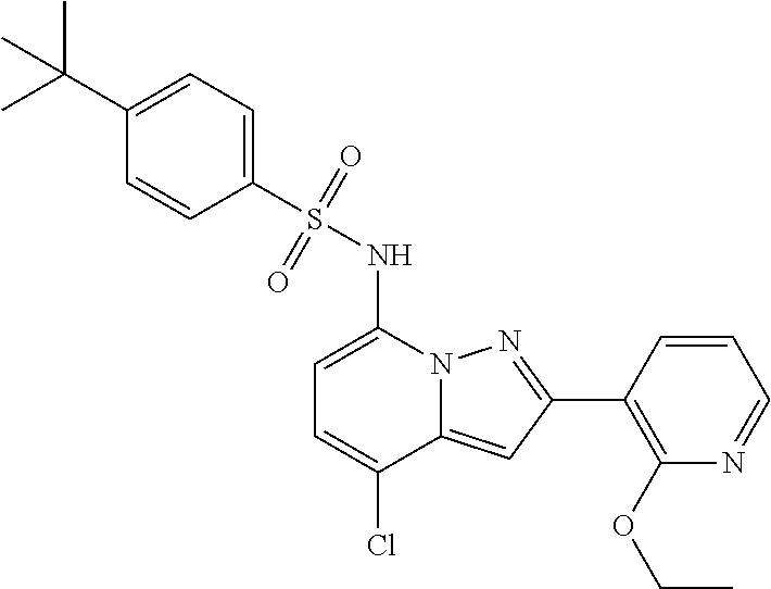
C1=C(NS(C2=CC=C(C(C)(C)C)C=C2)(=O)=O)N2C(=CC(C3=C(OCC)N=CC=C3)=N2)C(Cl)=C1
